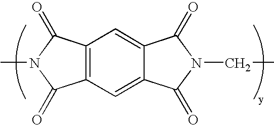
C12=C(C=C3C(=C1)C(=O)N(CC)C3=O)C(=O)N(C)C2=O
